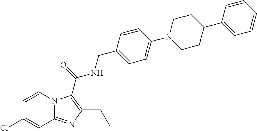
C1=CN2C(=NC(CC)=C2C(NCC2=CC=C(N3CCC(C4=CC=CC=C4)CC3)C=C2)=O)C=C1Cl
